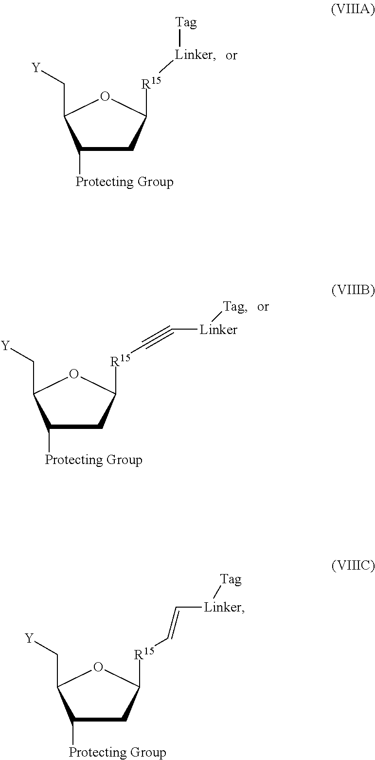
C1C([Protecting Group])C(C[Y])OC1[R15][Linker][Tag].C1C([Protecting Group])C(C[Y])OC1[R15]C#C[Linker][Tag].C1C([Protecting Group])C(C[Y])OC1[R15]C=C[Linker][Tag]
